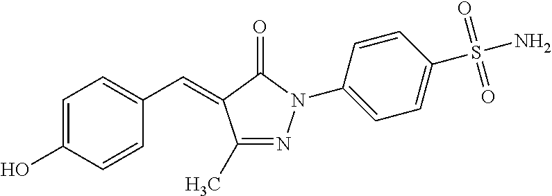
C1=C(O)C=CC(C=C2C(C)=NN(C3=CC=C(S(=O)(=O)N)C=C3)C2=O)=C1
